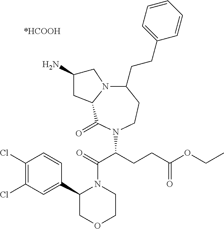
N12C(CCC3=CC=CC=C3)CCN(C(C(=O)N3CCOCC3C3=CC(Cl)=C(Cl)C=C3)CCC(OCC)=O)C(=O)C1CC(N)C2
